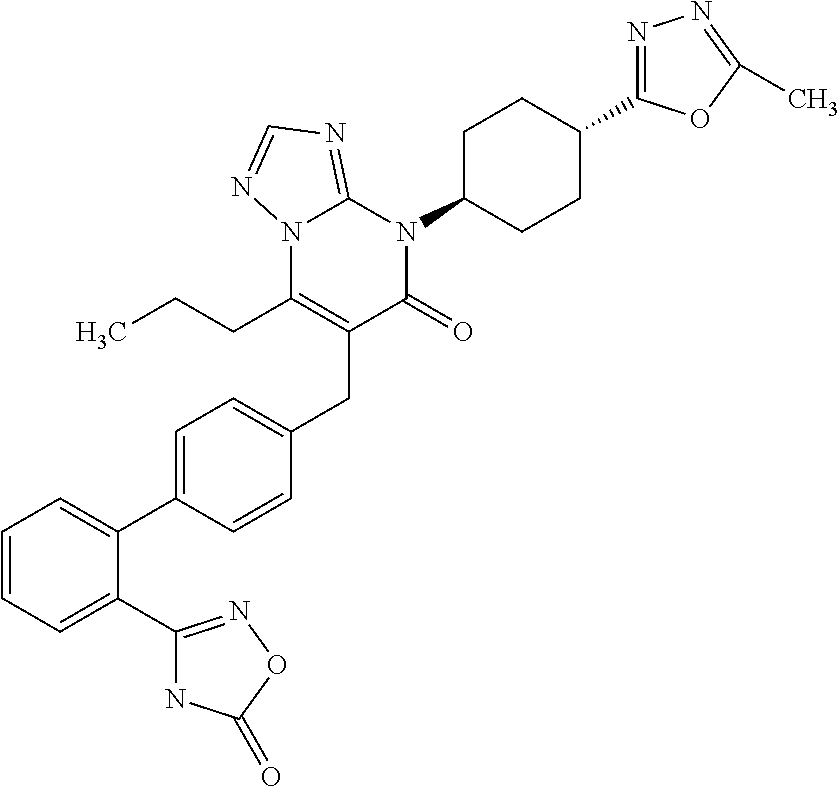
C1=C(C2=CC=CC=C2C2=NOC(=O)N2)C=CC(CC2=C(CCC)N3C(=NC=N3)N(C3CCC(C4=NN=C(C)O4)CC3)C2=O)=C1
